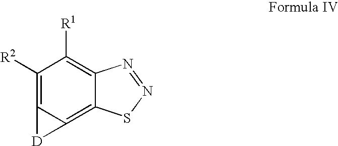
C1([R2])=C2C(=C3C(=C1[R1])N=NS3)[D]2
